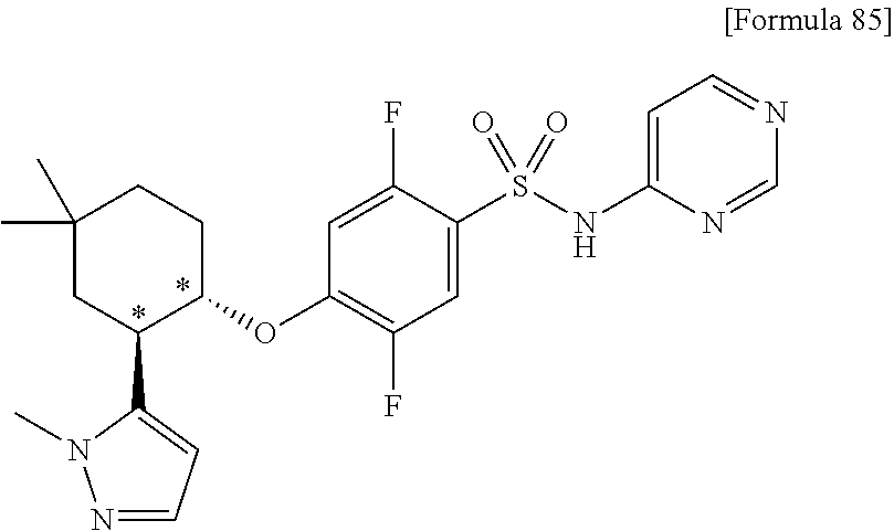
C1(C)(C)CC(C2=CC=NN2C)C(OC2=C(F)C=C(S(NC3=CC=NC=N3)(=O)=O)C(F)=C2)CC1
